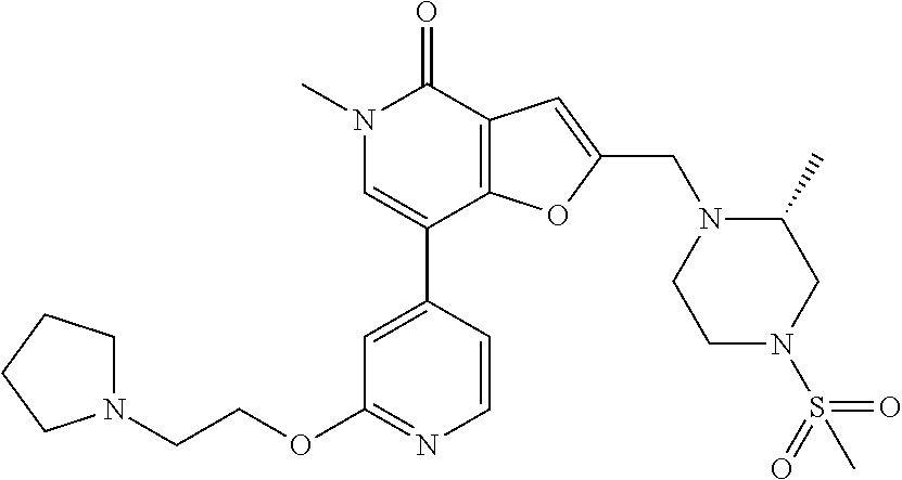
N1(C)C=C(C2=CC(OCCN3CCCC3)=NC=C2)C2=C(C1=O)C=C(CN1CCN(S(=O)(=O)C)CC1C)O2
